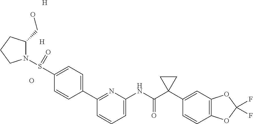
C1=CC=C(NC(C2(C3=CC4=C(C=C3)OC(F)(F)O4)CC2)=O)N=C1C1=CC=C(S(N2C(CO)CCC2)=O)C=C1.O.[H].[H]
